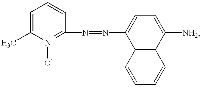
C1=C(C)[N+]([O-])=C(N=NC2=CC=C([NH2])C3C2C=CC=C3)C=C1
